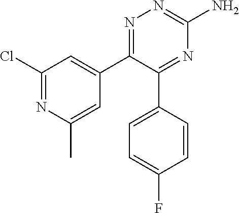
N1=C(C2=CC(Cl)=NC(C)=C2)C(C2=CC=C(F)C=C2)=NC(N)=N1
